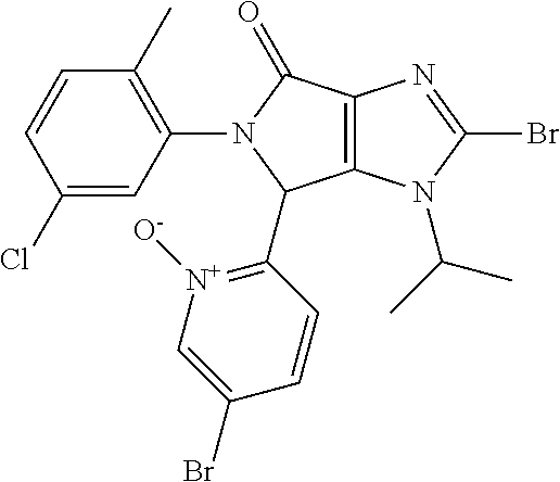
C12=C(N(C(C)C)C(Br)=N1)C(C1=[N+]([O-])C=C(Br)C=C1)N(C1=C(C)C=CC(Cl)=C1)C2=O
